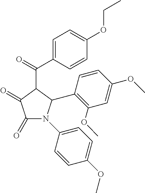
C1(=O)C(=O)N(C2=CC=C(OC)C=C2)C(C2=C(OC)C=C(OC)C=C2)C1C(C1=CC=C(OCC)C=C1)=O
